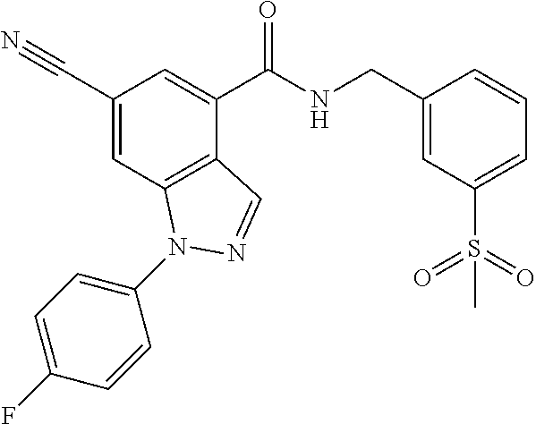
C1(C#N)=CC2=C(C(C(NCC3=CC(S(=O)(=O)C)=CC=C3)=O)=C1)C=NN2C1=CC=C(F)C=C1
